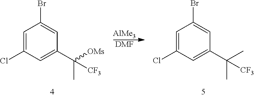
[AlMe3].[DMF].C1=C(Cl)C=C(C([OMs])(C)[CF3])C=C1Br.C1=C(Cl)C=C(C(C)(C)[CF3])C=C1Br
